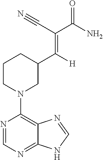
C1CN(C2=C3C(=NC=N2)NC=N3)CC(C(=C(C#N)C(=O)N)[H])C1
